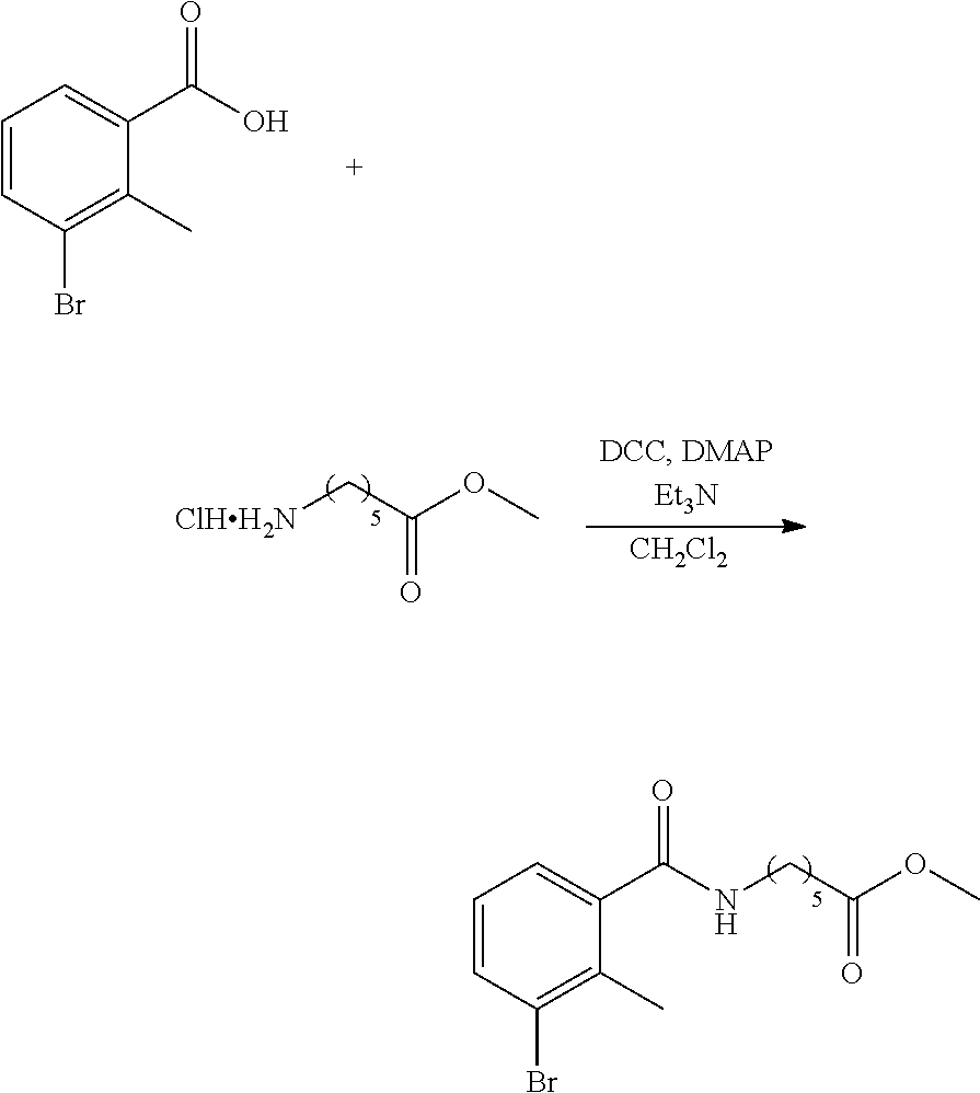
C1=CC(Br)=C(C)C(C(O)=O)=C1.C(=O)(OC)C[ClHH2N].[CH2Cl2].C(=O)(OC)CNC(C1=CC=CC(Br)=C1C)=O
